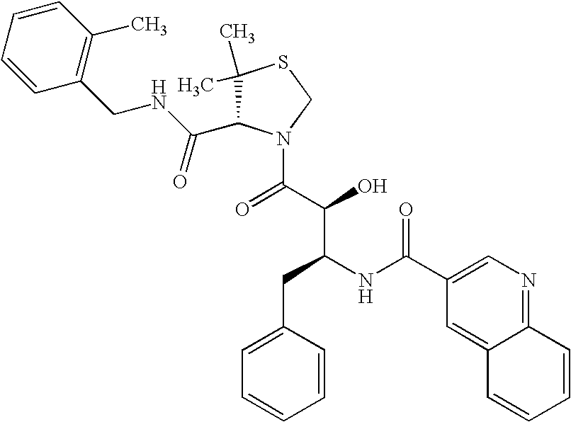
C1(C)(C)C(C(NCC2=C(C)C=CC=C2)=O)N(C(=O)C(O)C(CC2=CC=CC=C2)NC(C2=CN=C3C(=C2)C=CC=C3)=O)CS1
